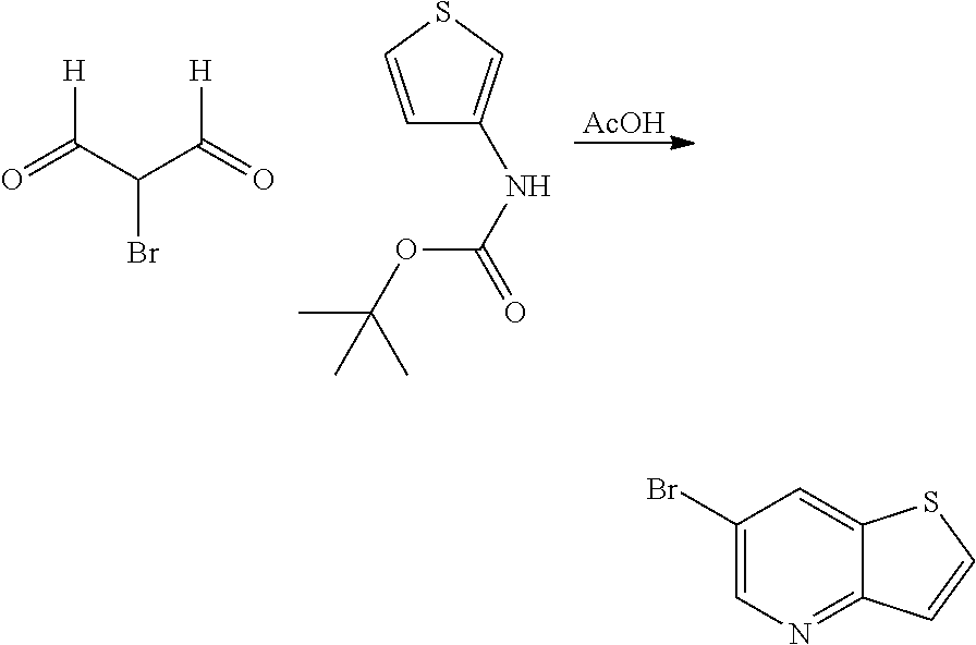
[AcOH].O=C(C(C(=O)[H])Br)[H].C1=CSC=C1NC(OC(C)(C)C)=O.C1(Br)=CN=C2C(=C1)SC=C2
